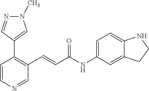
C1=CN=CC(C=CC(NC2=CC=C3C(=C2)CCN3)=O)=C1C1=CN(C)N=C1
